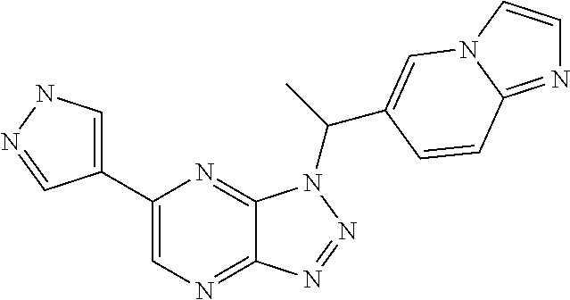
C1=C(C2=CN=C3C(=N2)N(C(C2=CN4C=CN=C4C=C2)C)N=N3)C=NN1
